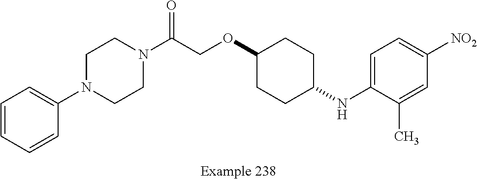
C1=CC=CC(N2CCN(C(COC3CCC(NC4=CC=C([NO2])C=C4C)CC3)=O)CC2)=C1
